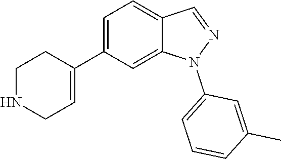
C1NCC=C(C2=CC=C3C(=C2)N(C2=CC=CC(C)=C2)N=C3)C1
